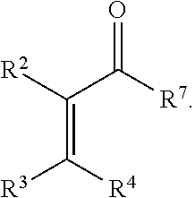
C(=C([R4])[R3])([R2])C([R7])=O
